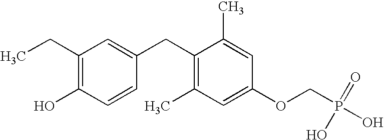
C1(CC)=C(O)C=CC(CC2=C(C)C=C(OCP(=O)(O)O)C=C2C)=C1
